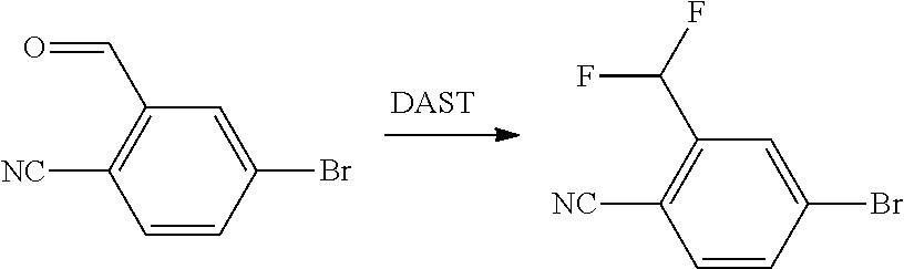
[DAST].C1=CC(Br)=CC(C=O)=C1[NC].C1=CC(Br)=CC(C(F)F)=C1[NC]
